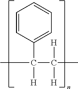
C1=CC(C([H])(C)C([H])([H])C)=CC=C1
